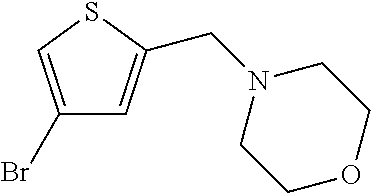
C1(Br)=CSC(CN2CCOCC2)=C1
